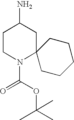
C1CN(C(OC(C)(C)C)=O)C2(CC1N)CCCCC2
